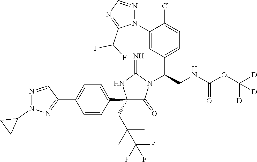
C1(C2=CC=C(C3=NN(C4CC4)N=C3)C=C2)(CC(C)(C)C(F)(F)F)C(=O)N(C(C2=CC=C(Cl)C(N3N=CN=C3C(F)F)=C2)CNC(=O)OC([D])([D])[D])C(=N)N1
